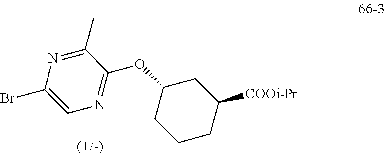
C1(C)=NC(Br)=CN=C1OC1CCCC([COOi-Pr])C1
